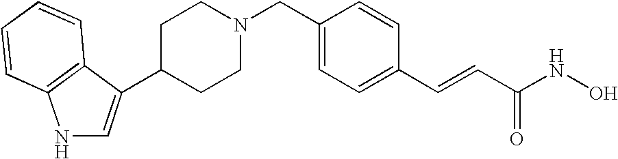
N1C=C(C2CCN(CC3=CC=C(C=CC(NO)=O)C=C3)CC2)C2=C1C=CC=C2
